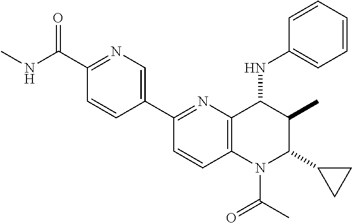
C12=C(C(NC3=CC=CC=C3)C(C)C(C3CC3)N1C(C)=O)N=C(C1=CN=C(C(=O)NC)C=C1)C=C2
